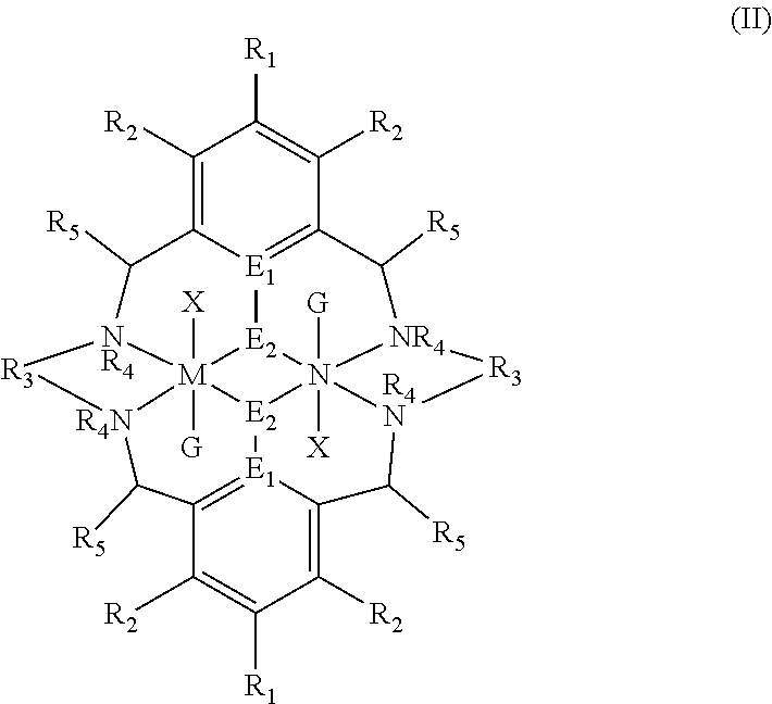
C1([R2])=C2[E1]3=C(C([R2])=C1[R1])C([R5])[NR4]1N45([G])([X])[E2]3[M]36([X])([G])[NR4](C2[R5])[R3][R4N]3C([R5])C2=[E1]([E2]46)C(=C([R2])C([R1])=C2[R2])C([R5])[R4N]5[R3]1
